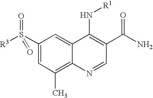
C1(S([R3])(=O)=O)=CC(C)=C2C(=C1)C(N[R1])=C(C(N)=O)C=N2
